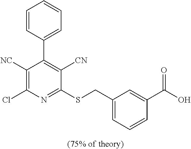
C1([NC])=C(Cl)N=C(SCC2=CC=CC(C(O)=O)=C2)C([CN])=C1C1=CC=CC=C1
